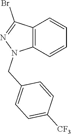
C12=C(C=CC=C1)N(CC1=CC=C([CF3])C=C1)N=C2Br
